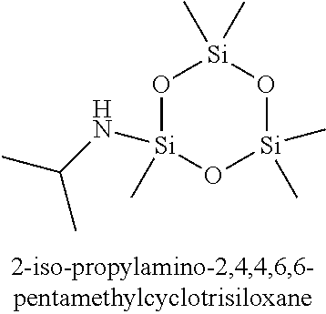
O1[Si](NC(C)C)(C)O[Si](C)(C)O[Si]1(C)C
